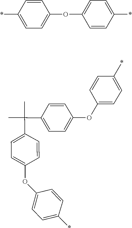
*C1=CC=C(OC2=CC=C(*)C=C2)C=C1.C1=C(OC2=CC=C(C(C3=CC=C(OC4=CC=C(*)C=C4)C=C3)(C)C)C=C2)C=CC(*)=C1
